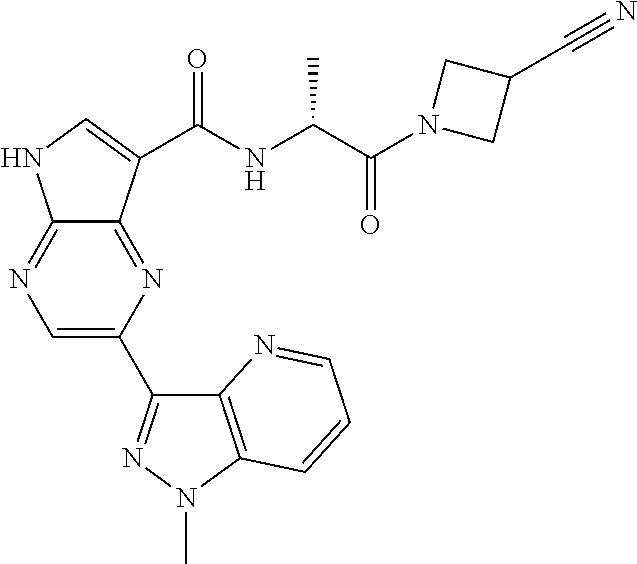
C12=NC(C3=NN(C)C4=C3N=CC=C4)=CN=C1NC=C2C(NC(C(N1CC(C#N)C1)=O)C)=O
